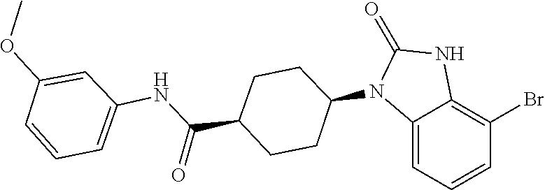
O=C1NC2=C(Br)C=CC=C2N1C1CCC(C(NC2=CC=CC(OC)=C2)=O)CC1
